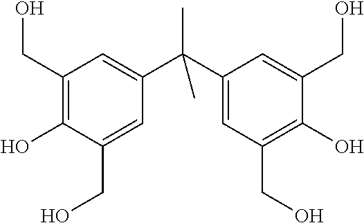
C1(CO)=C(O)C(CO)=CC(C(C2=CC(CO)=C(O)C(CO)=C2)(C)C)=C1
